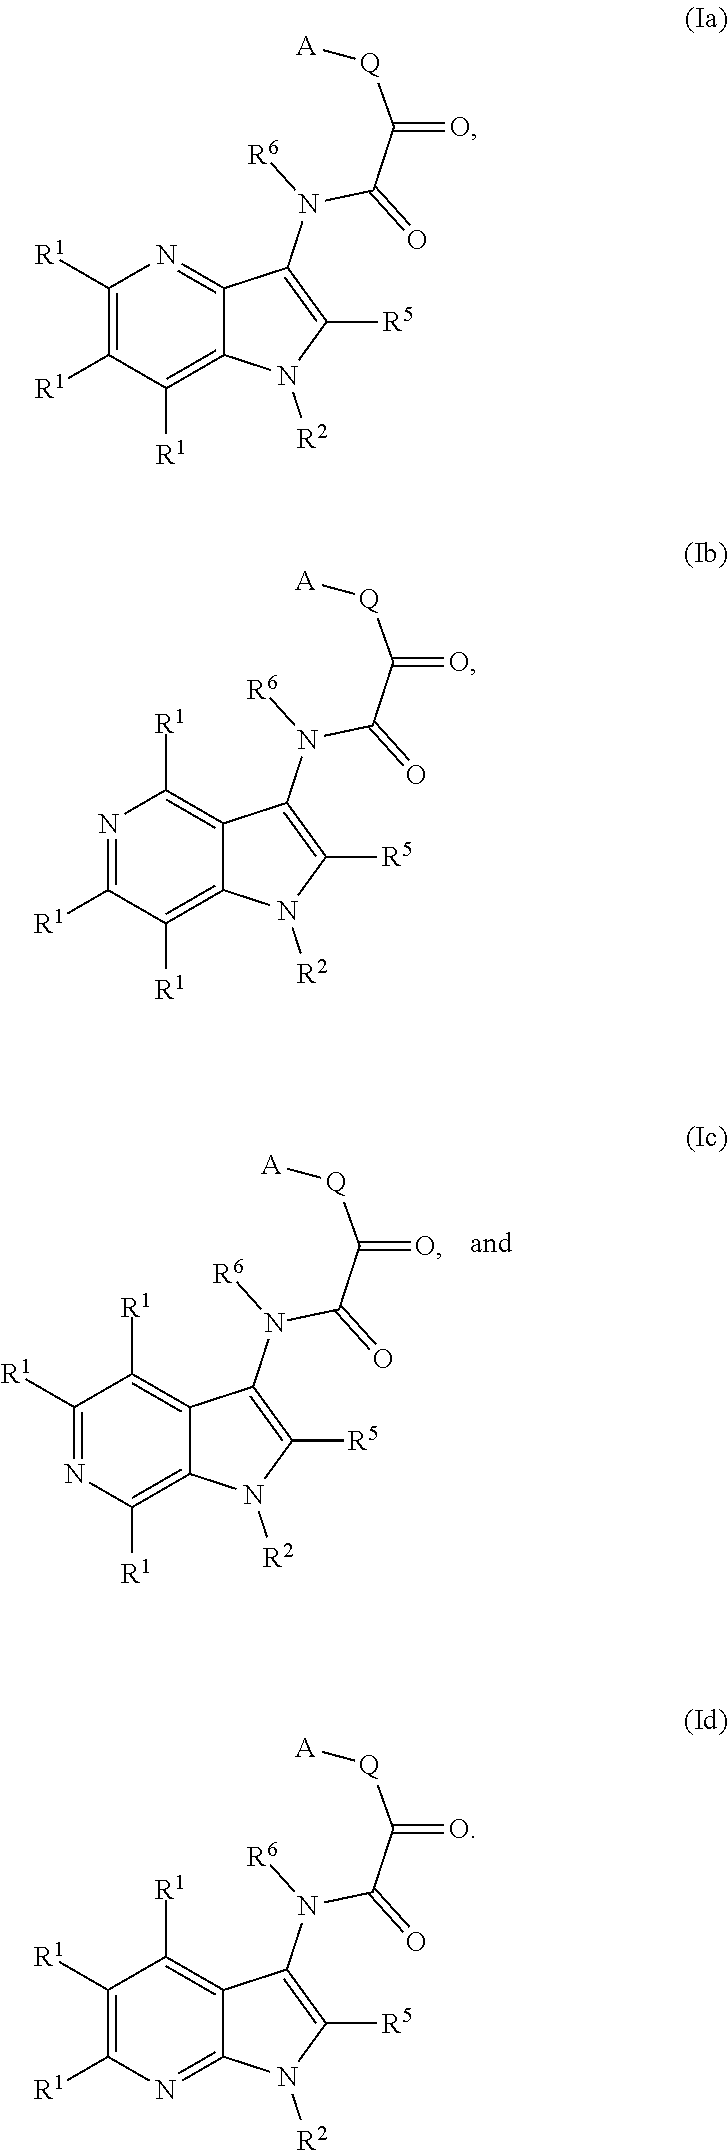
C1([R1])=NC([R1])=C2C(=C1[R1])C(N([R6])C(=O)C([Q][A])=O)=C([R5])N2[R2].C1([R1])=C([R1])C([R1])=C2C(=N1)C(N([R6])C(=O)C([Q][A])=O)=C([R5])N2[R2].N1=C([R1])C([R1])=C2C(=C1[R1])C(N([R6])C(=O)C([Q][A])=O)=C([R5])N2[R2].C1([R1])=C([R1])N=C2C(=C1[R1])C(N([R6])C(=O)C([Q][A])=O)=C([R5])N2[R2]
